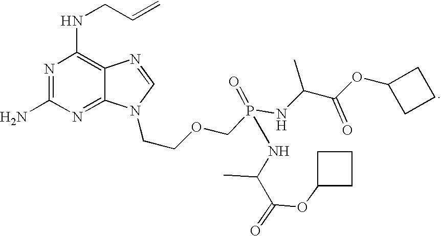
N1=C(N)N=C2C(=C1NCC=C)N=CN2CCOCP(=O)(NC(C(=O)OC1CCC1)C)NC(C(=O)OC1CCC1)C
